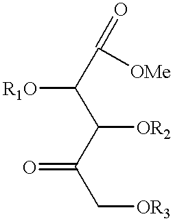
C(=O)([OMe])C([R1O])C([OR2])C(C[OR3])=O
